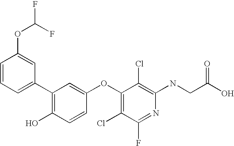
N(C1=C(Cl)C(OC2=CC(C3=CC=CC(OC(F)F)=C3)=C(O)C=C2)=C(Cl)C(F)=N1)CC(O)=O
